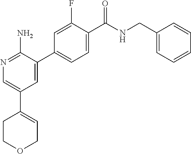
N1=C(N)C(C2=CC=C(C(NCC3=CC=CC=C3)=O)C(F)=C2)=CC(C2=CCOCC2)=C1
